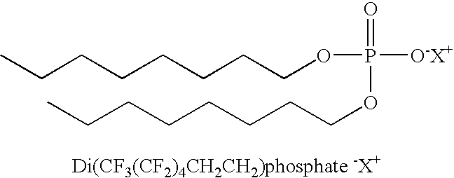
C(CCCCCCOP(OCCCCCCCC)([O-X+])=O)C
